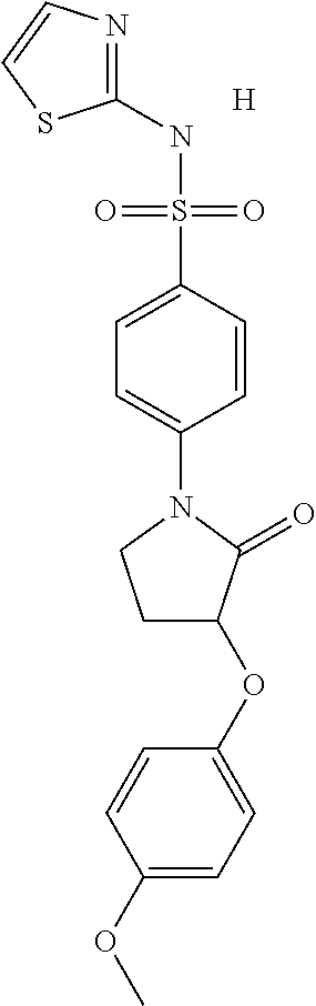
C1(NS(C2=CC=C(N3CCC(OC4=CC=C(OC)C=C4)C3=O)C=C2)(=O)=O)=NC=CS1.[H]
